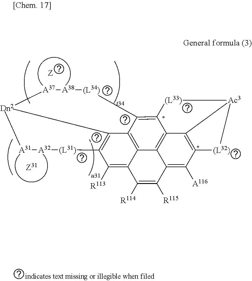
C12=C3C4=C5C6=C1C1=C(C([A116])=C6C([R115])=C([R114])C5=C([R113])C5=C4[Dn2]([A31][A32][(L31)]5)[A37][A38][(L34)]3)[(L32)][Ac3]1[(L33)]2
